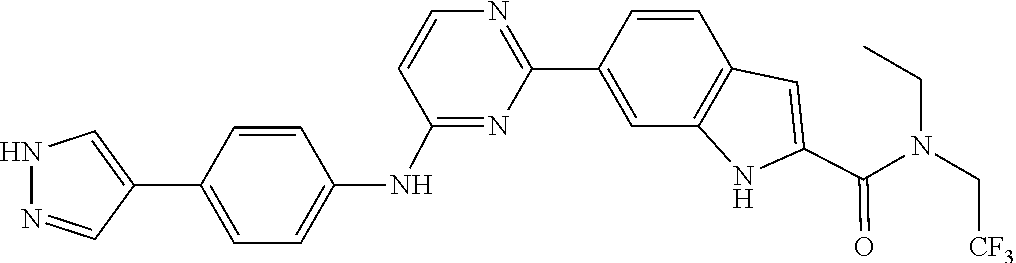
C1=CC2=C(C=C1C1=NC=CC(NC3=CC=C(C4=CNN=C4)C=C3)=N1)NC(C(N(C[CF3])CC)=O)=C2
